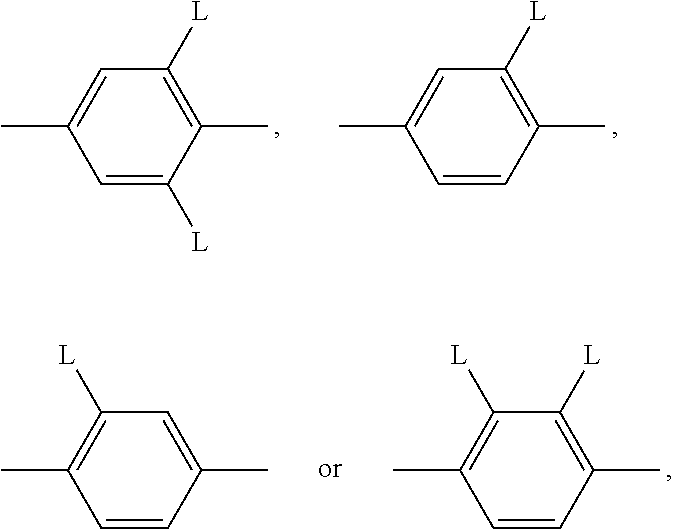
C1=C([L])C(C)=C([L])C=C1C.C1=CC(C)=C([L])C=C1C.C1=CC(C)=C([L])C([L])=C1C.C1=CC(C)=CC([L])=C1C
